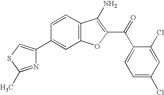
C1(C2=CSC(C)=N2)=CC2=C(C=C1)C(N)=C(C(=O)C1=CC=C(Cl)C=C1Cl)O2
